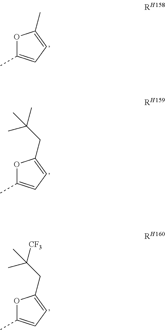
O1C(C)=CC=C1C.O1C(C)=CC=C1CC(C)(C)C.O1C(C)=CC=C1CC(C)([CF3])C
